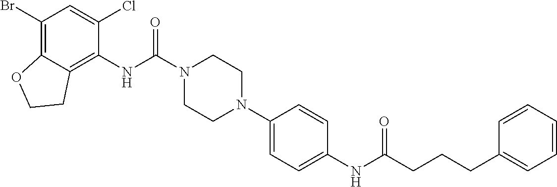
C1(NC(N2CCN(C3=CC=C(NC(CCCC4=CC=CC=C4)=O)C=C3)CC2)=O)=C2C(=C(Br)C=C1Cl)OCC2
